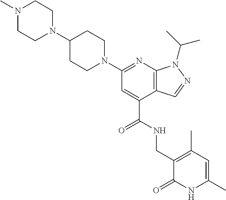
C1CN(C2=NC3=C(C(C(NCC4=C(C)C=C(C)NC4=O)=O)=C2)C=NN3C(C)C)CCC1N1CCN(C)CC1
